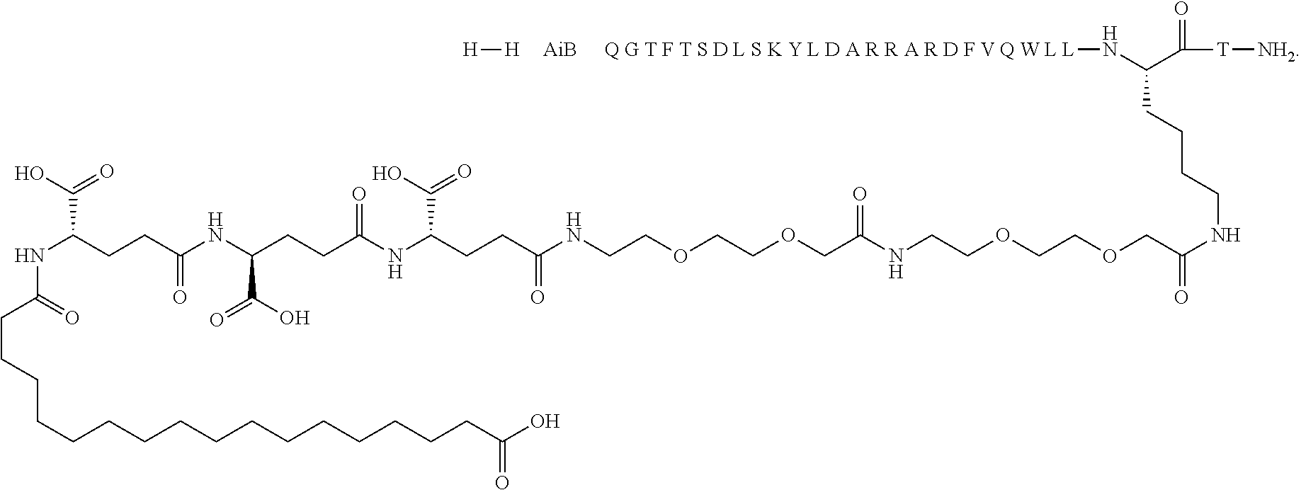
N(C(CCC(NC(CCC(NC(CCC(NCCOCCOCC(NCCOCCOCC(NCCCCC(N[Q G T F T S D L S K Y L D A R R A R D F V Q W L L])C([T][NH2])=O)=O)=O)=O)C(O)=O)=O)C(O)=O)=O)C(O)=O)C(CCCCCCCCCCCCCCCCC(O)=O)=O.[H][H].[AiB]
